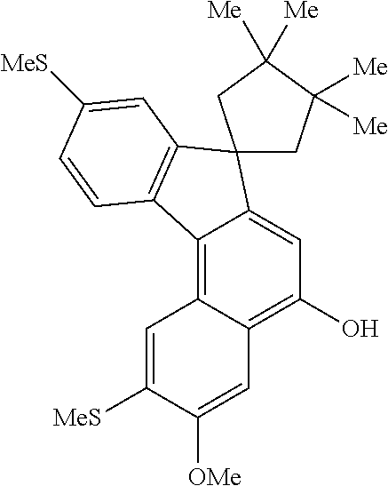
C12=C3C(=C(O)C=C1C1(C4=C2C=CC([MeS])=C4)CC([Me])([Me])C([Me])([Me])C1)C=C([OMe])C([MeS])=C3
